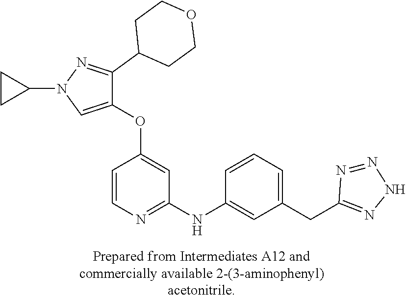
C1(OC2=CC(NC3=CC(CC4=NNN=N4)=CC=C3)=NC=C2)=CN(C2CC2)N=C1C1CCOCC1
